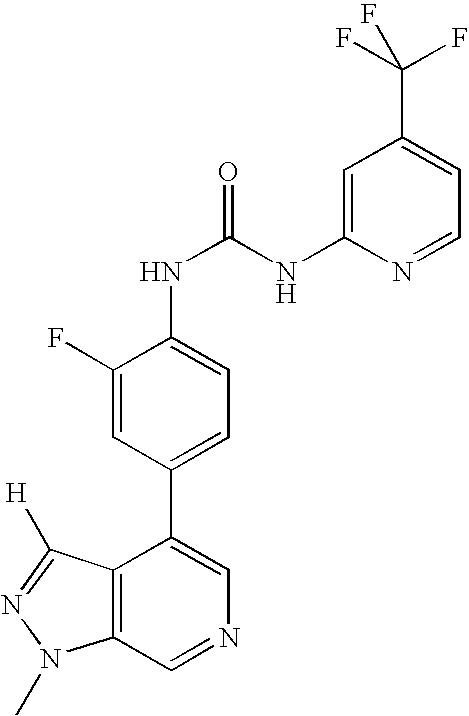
C12=C(C=NC=C1C1=CC=C(NC(NC3=CC(C(F)(F)F)=CC=N3)=O)C(F)=C1)N(C)N=C2[H]
